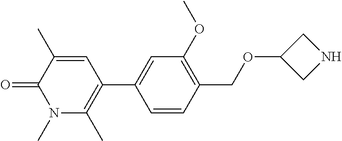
C1=CC(COC2CNC2)=C(OC)C=C1C1=C(C)N(C)C(=O)C(C)=C1
